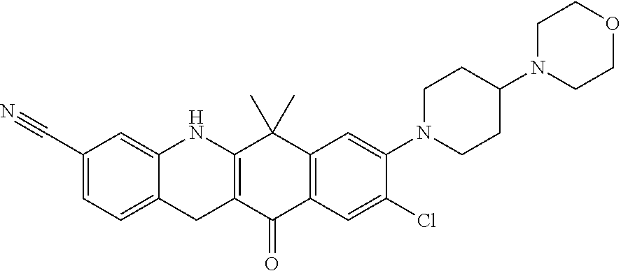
C1CN(C2CCN(C3=CC4=C(C=C3Cl)C(=O)C3=C(NC5=CC(C#N)=CC=C5C3)C4(C)C)CC2)CCO1
